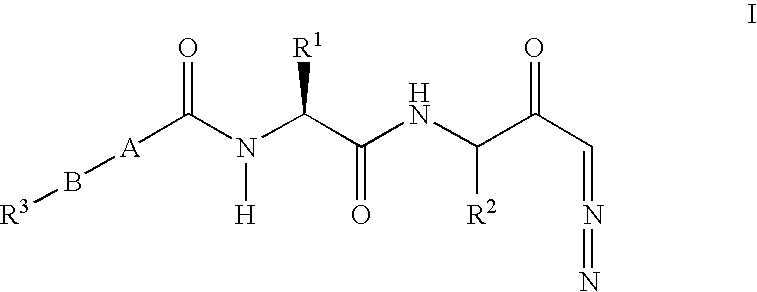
N=N=CC(=O)C(NC(C(N([H])C([A]B[R3])=O)[R1])=O)[R2]
